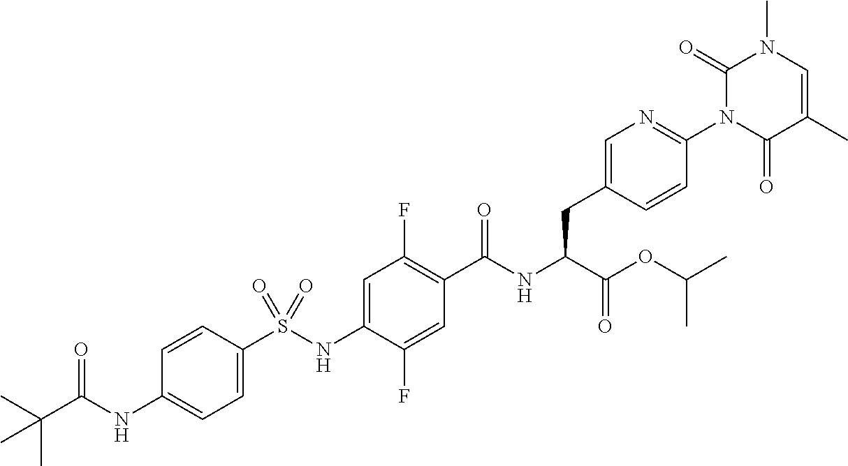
C1=C(S(NC2=CC(F)=C(C(NC(C(OC(C)C)=O)CC3=CN=C(N4C(=O)C(C)=CN(C)C4=O)C=C3)=O)C=C2F)(=O)=O)C=CC(NC(C(C)(C)C)=O)=C1
